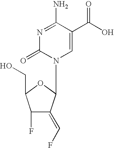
N1=C(N)C(C(O)=O)=CN(C2C(=CF)C(F)C(CO)O2)C1=O
